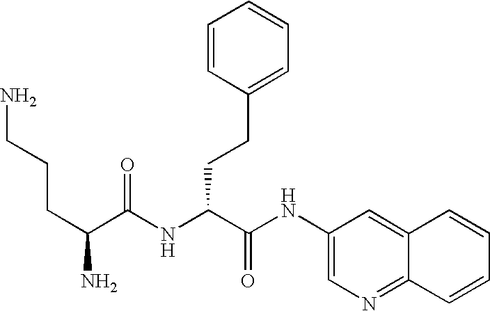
NCCCC(N)C(NC(C(NC1=CN=C2C(=C1)C=CC=C2)=O)CCC1=CC=CC=C1)=O
